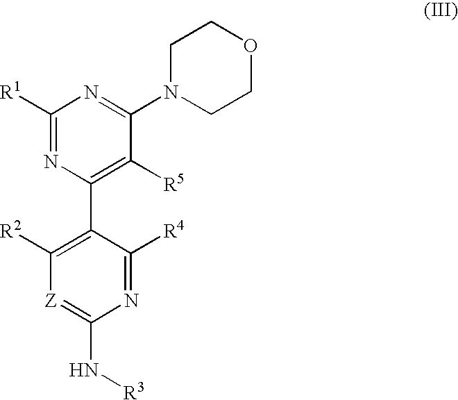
C1([R1])=NC(C2=C([R2])[Z]=C(N[R3])N=C2[R4])=C([R5])C(N2CCOCC2)=N1
